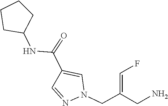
C1(C(=O)NC2CCCC2)=CN(CC(CN)=CF)N=C1
